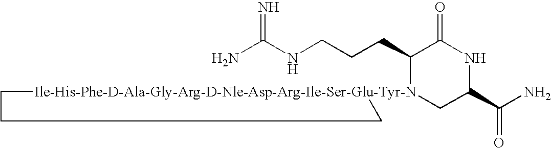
NC(NCCCC1[Ile-His-Phe-D-Ala-Gly-Arg-D-Nle-Asp-Arg-Ile-Ser-Glu-Tyr-N]2(CC(C(N)=O)NC1=O)CCC2)=N
